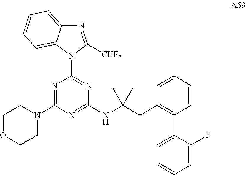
N1=C(N2CCOCC2)N=C(NC(CC2=C(C3=CC=CC=C3F)C=CC=C2)(C)C)N=C1N1C([CHF2])=NC2=CC=CC=C12
